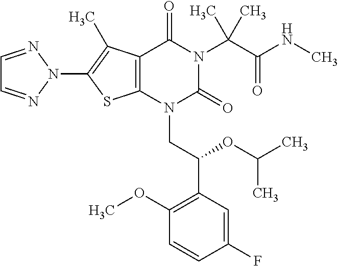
C12=C(C(C)=C(N3N=CC=N3)S1)C(=O)N(C(C(=O)NC)(C)C)C(=O)N2CC(C1=C(OC)C=CC(F)=C1)OC(C)C
